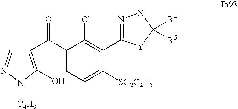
C1(C(C2=C(O)N([C4H9])N=C2)=O)=CC=C([SO2C2H5])C(C2=N[X]C([R4])([R5])[Y]2)=C1Cl
